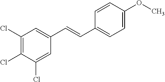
C(C1=CC=C(OC)C=C1)=CC1=CC(Cl)=C(Cl)C(Cl)=C1
